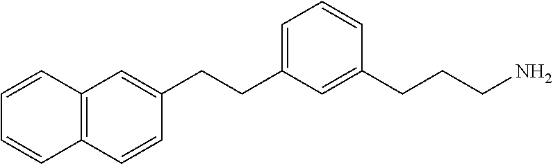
C1=C(CCC2=CC3=C(C=C2)C=CC=C3)C=C(CCCN)C=C1
